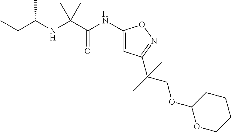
N(C(C(NC1=CC(C(C)(COC2OCCCC2)C)=NO1)=O)(C)C)C(CC)C
